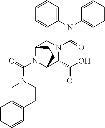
N1(C(N2C3C(C(O)=O)N(C(=O)N(C4=CC=CC=C4)C4=CC=CC=C4)CC2CC3)=O)CC2=C(CC1)C=CC=C2
